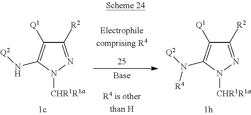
C1([R2])=NN([CHR1R1a])C(N[Q2])=C1[Q1].C1([R2])=NN([CHR1R1a])C(N([Q2])[R4])=C1[Q1]
